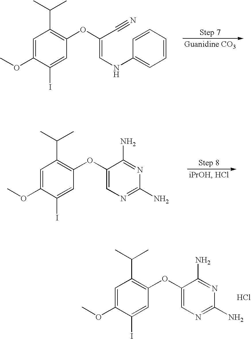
C1=C(OC)C(I)=CC(OC(=CNC2=CC=CC=C2)C#N)=C1C(C)C.C1=C(OC)C(I)=CC(OC2=CN=C(N)N=C2N)=C1C(C)C.C1=C(OC)C(I)=CC(OC2=CN=C(N)N=C2N)=C1C(C)C.Cl
